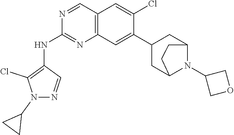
C12=C(C=C(C3CC4N(C5COC5)C(C3)CC4)C(Cl)=C1)N=C(NC1=C(Cl)N(C3CC3)N=C1)N=C2
